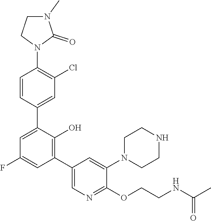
C1N(C)C(=O)N(C2=C(Cl)C=C(C3=CC(F)=CC(C4=CN=C(OCCNC(C)=O)C(N5CCNCC5)=C4)=C3O)C=C2)C1
